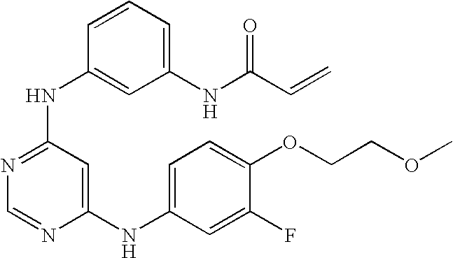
C1=CC(NC2=NC=NC(NC3=CC=C(OCCOC)C(F)=C3)=C2)=CC(NC(C=C)=O)=C1
